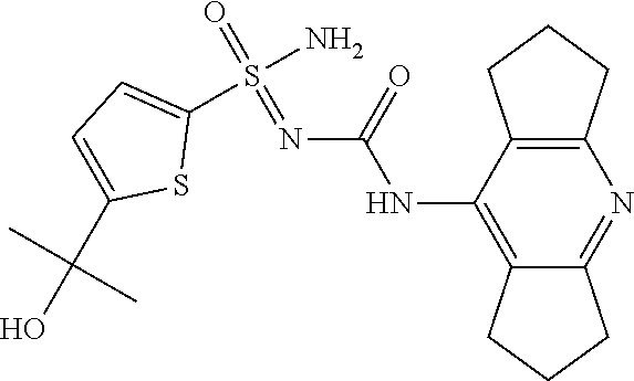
N(C1=C2C(=NC3=C1CCC3)CCC2)C(N=S(=O)(N)C1=CC=C(C(C)(C)O)S1)=O
